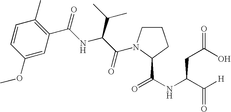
C1=CC(OC)=CC(C(NC(C(=O)N2CCCC2C(NC(C([H])=O)CC(O)=O)=O)C(C)C)=O)=C1C
